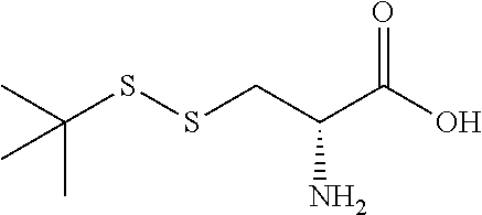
CC(SSCC(C(O)=O)N)(C)C
